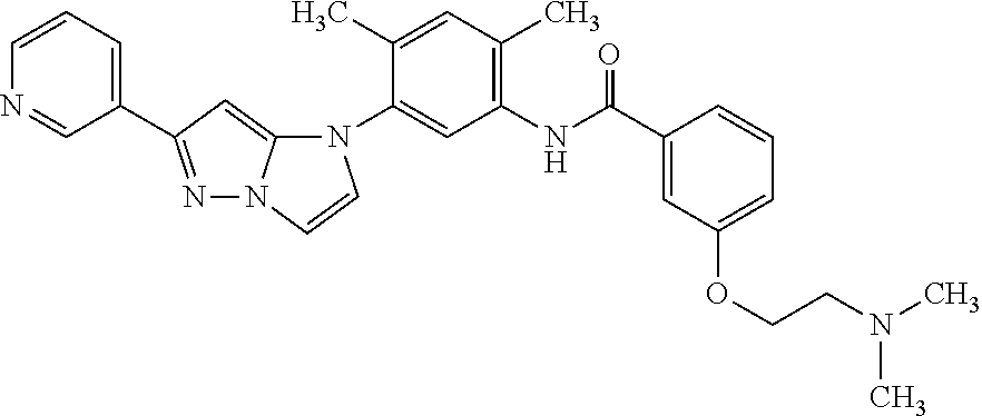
N1=C(C2=CC=CN=C2)C=C2N1C=CN2C1=CC(NC(C2=CC(OCCN(C)C)=CC=C2)=O)=C(C)C=C1C
